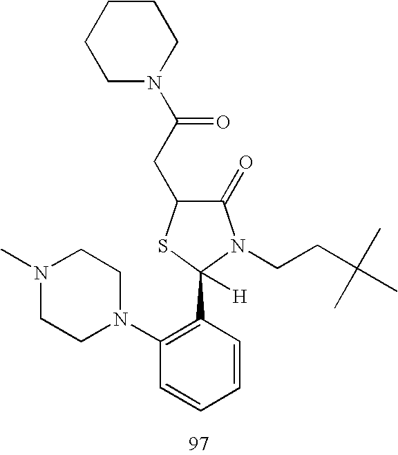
C1(=O)C(CC(N2CCCCC2)=O)SC([H])(C2=C(N3CCN(C)CC3)C=CC=C2)N1CCC(C)(C)C
